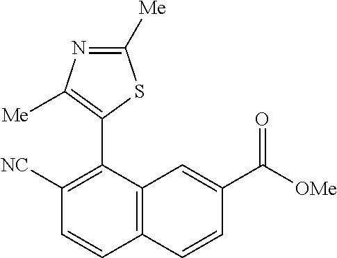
C1([NC])=C(C2=C([Me])N=C([Me])S2)C2=C(C=C1)C=CC(C([OMe])=O)=C2
